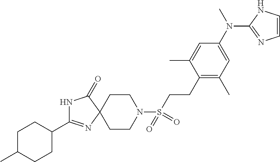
N1C(C2CCC(C)CC2)=NC2(C1=O)CCN(S(CCC1=C(C)C=C(N(C)C3=NC=CN3)C=C1C)(=O)=O)CC2
